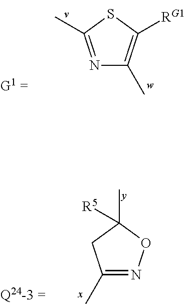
N1=C(C)SC([RG1])=C1C.C1(C)=NOC(C)([R5])C1
